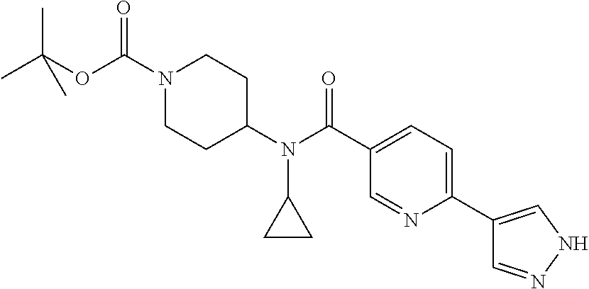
CC(C)(OC(=O)N1CCC(N(C2CC2)C(=O)C2=CC=C(C3=CNN=C3)N=C2)CC1)C
